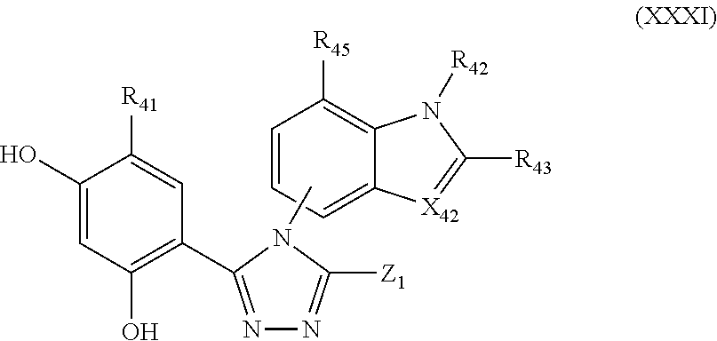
C1(O)=CC(O)=C(C2=NN=C([Z1])N2C)C=C1[R41].C1=CC=C2C(=C1[R45])N([R42])C([R43])=[X42]2
